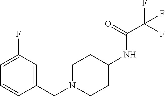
C1=C(F)C=C(CN2CCC(NC(C(F)(F)F)=O)CC2)C=C1
